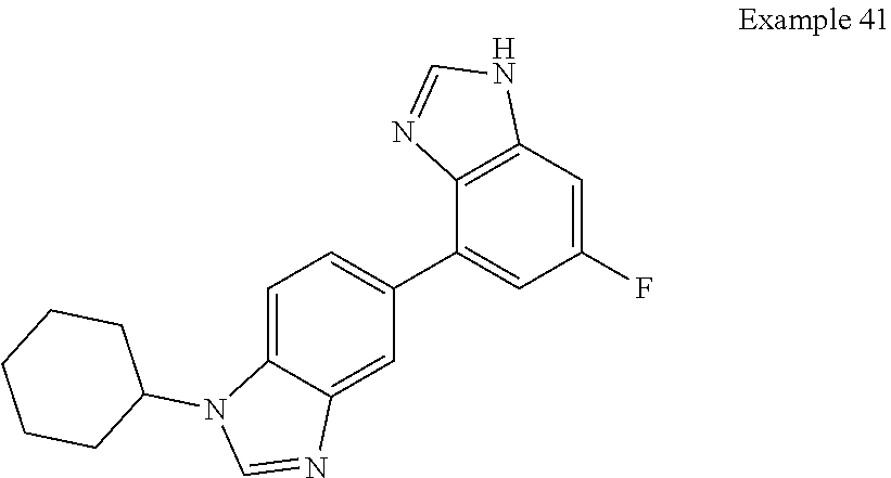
C12=C(C(C3=CC=C4C(=C3)N=CN4C3CCCCC3)=CC(F)=C1)N=CN2
